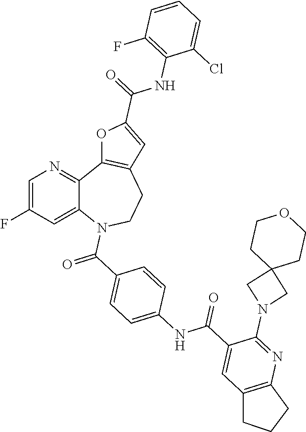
C12=CC(F)=CN=C1C1=C(CCN2C(C2=CC=C(NC(C3=CC4=C(N=C3N3CC5(C3)CCOCC5)CCC4)=O)C=C2)=O)C=C(C(=O)NC2=C(F)C=CC=C2Cl)O1
